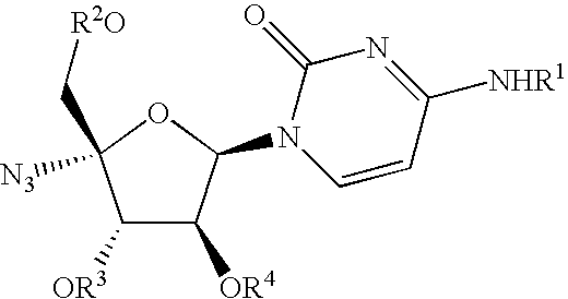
C1([OR4])C(N2C=CC([NHR1])=NC2=O)OC([N3])(C[R2O])C1[OR3]
